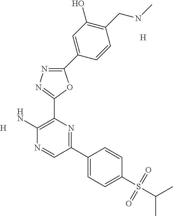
[H].C1(N)=C(C2=NN=C(C3=CC(O)=C(CNC)C=C3)O2)N=C(C2=CC=C(S(=O)(=O)C(C)C)C=C2)C=N1.[H]
